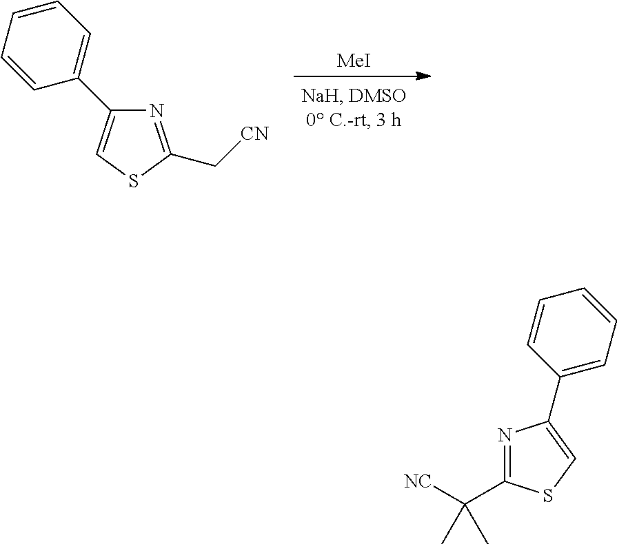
[MeI].N1=C(C[CN])SC=C1C1=CC=CC=C1.C1(C([NC])(C)C)=NC(C2=CC=CC=C2)=CS1
